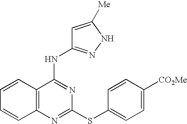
C1=CC2=C(C=C1)N=C(SC1=CC=C([CO2Me])C=C1)N=C2NC1=NNC([Me])=C1
